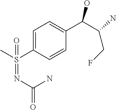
C1=C(S(C)(=NC(=O)N)=O)C=CC(C(C(CF)N)O)=C1
